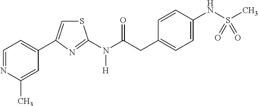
C1=NC(C)=CC(C2=CSC(N(C(CC3=CC=C(NS(C)(=O)=O)C=C3)=O)[H])=N2)=C1
